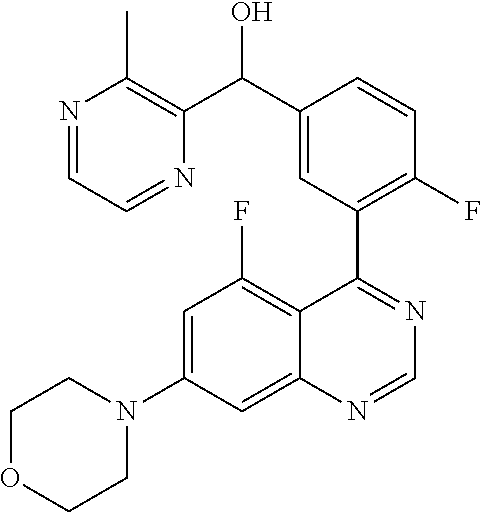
C12=CC(N3CCOCC3)=CC(F)=C1C(C1=C(F)C=CC(C(C3=C(C)N=CC=N3)O)=C1)=NC=N2
